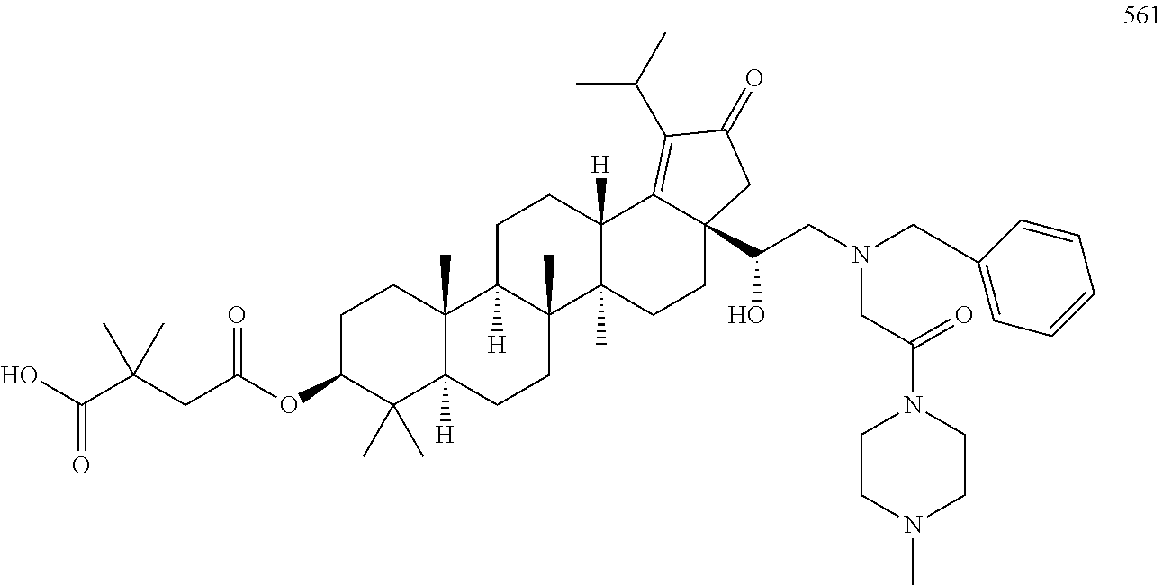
C1C(OC(CC(C(O)=O)(C)C)=O)C(C)(C)C2([H])C(C)(C1)C1([H])C(C)(CC2)C2(C)C([H])(CC1)C1=C(C(C)C)C(=O)CC1(C(CN(CC1=CC=CC=C1)CC(N1CCN(C)CC1)=O)O)CC2
